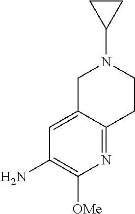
C1CC1N1CCC2=NC([OMe])=C(N)C=C2C1
